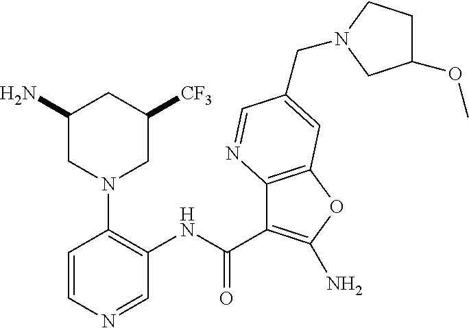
C1=CN=CC(NC(C2=C(N)OC3=C2N=CC(CN2CCC(OC)C2)=C3)=O)=C1N1CC([CF3])CC(N)C1
